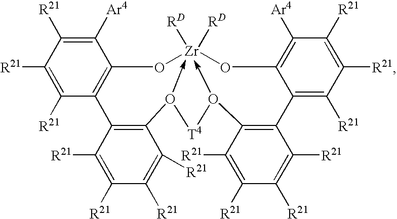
O1[Zr]23([RD])([RD])-O([T4]O->2C2=C(C4=C1C([Ar4])=C([R21])C([R21])=C4[R21])C([R21])=C([R21])C([R21])=C2[R21])C1=C(C2=C([R21])C([R21])=C([R21])C([Ar4])=C2O3)C([R21])=C([R21])C([R21])=C1[R21]
